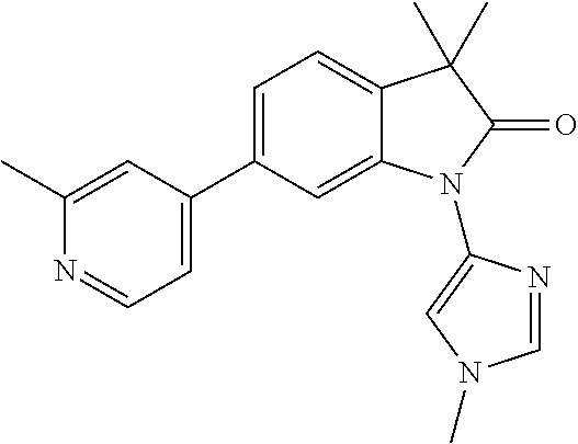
C1=C(C2=CC=NC(C)=C2)C=C2C(=C1)C(C)(C)C(=O)N2C1=CN(C)C=N1
